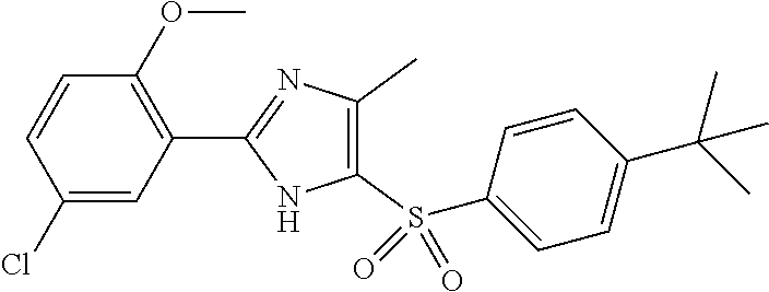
C1(Cl)=CC(C2=NC(C)=C(S(C3=CC=C(C(C)(C)C)C=C3)(=O)=O)N2)=C(OC)C=C1
